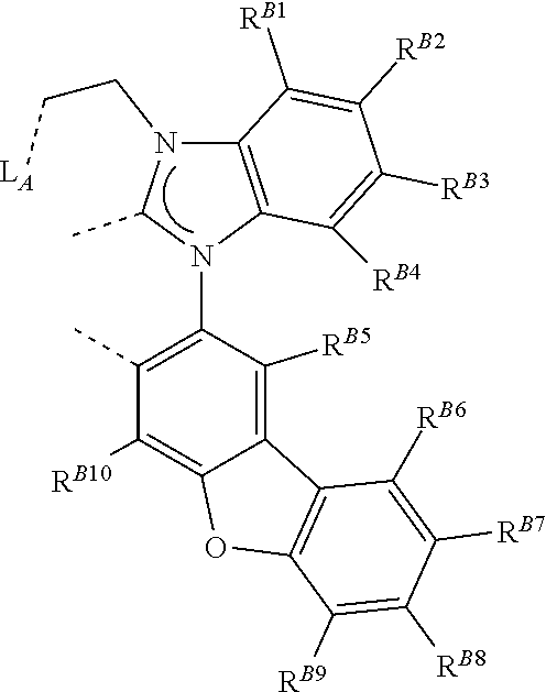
C(N1C(C)N(C2=C(C)C([RB10])=C3C(=C2[RB5])C2=C(O3)C([RB9])=C([RB8])C([RB7])=C2[RB6])C2=C1C([RB1])=C([RB2])C([RB3])=C2[RB4])C[LA]
